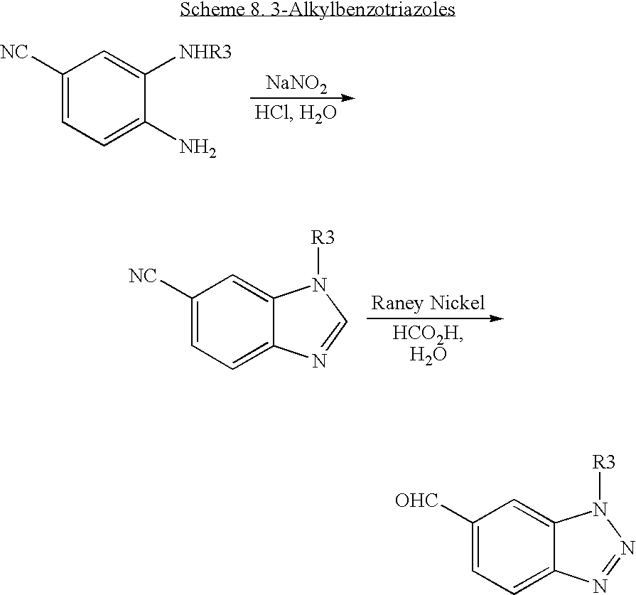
C1([NC])=CC=C(N)C([NHR3])=C1.[NaNO2].C1([NC])=CC=C2C(=C1)N([R3])C=N2.C1([OHC])=CC=C2C(=C1)N([R3])N=N2
